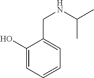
C1(O)=CC=CC=C1CNC(C)C
